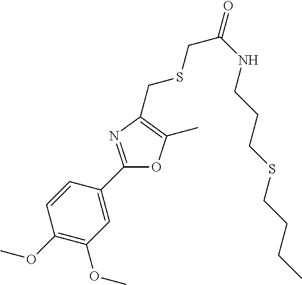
C1=CC(C2=NC(CSCC(NCCCSCCCC)=O)=C(C)O2)=CC(OC)=C1OC
